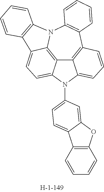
C12=C3N4C5=C(C6=C1C(=CC=C6)N(C1=CC=C6C7=C(C=CC=C7)OC6=C1)C2=CC=C3C1=C4C=CC=C1)C=CC=C5
